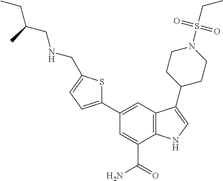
C1(C2=CC3=C(C(C(=O)N)=C2)NC=C3C2CCN(S(CC)(=O)=O)CC2)=CC=C(CNCC(CC)C)S1
